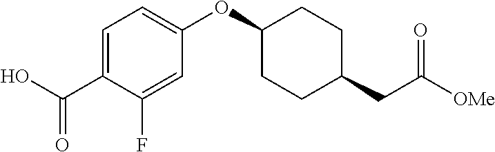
OC(C1=CC=C(OC2CCC(CC([OMe])=O)CC2)C=C1F)=O
